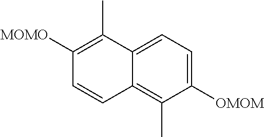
C1([MOMO])=C(C)C2=CC=C([OMOM])C(C)=C2C=C1
